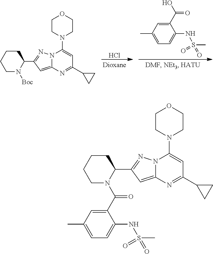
Cl.OC(=O)C1=CC(C)=CC=C1NS(=O)(C)=O.C1N([Boc])C(C2=NN3C(=C2)N=C(C2CC2)C=C3N2CCOCC2)CCC1.C1N(C(=O)C2=CC(C)=CC=C2NS(=O)(C)=O)C(C2=NN3C(=C2)N=C(C2CC2)C=C3N2CCOCC2)CCC1
